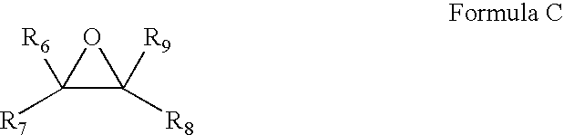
C1([R7])([R6])C([R8])([R9])O1
